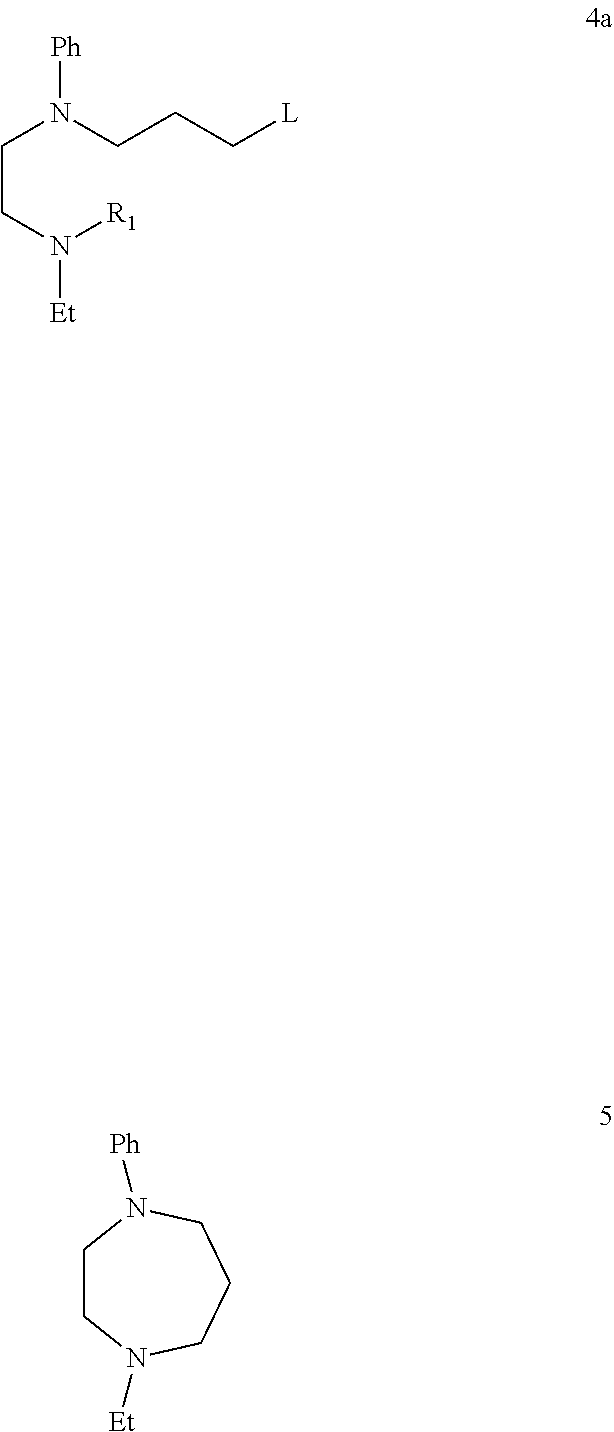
C1CN([Et])CCCN1[Ph].[Ph]N(CCN([Et])[R1])CCC[L]
